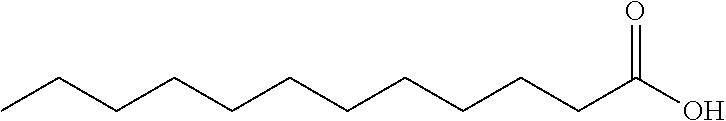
C(CCCCCCC(O)=O)CCCC
